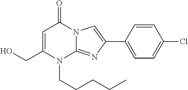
C1(CO)=CC(=O)N2C(=NC(C3=CC=C(Cl)C=C3)=C2)N1CCCCC
